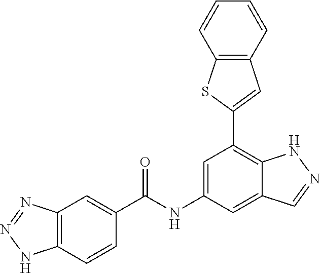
C1=C(NC(=O)C2=CC3=C(C=C2)NN=N3)C=C2C(=C1C1=CC3=C(S1)C=CC=C3)NN=C2
